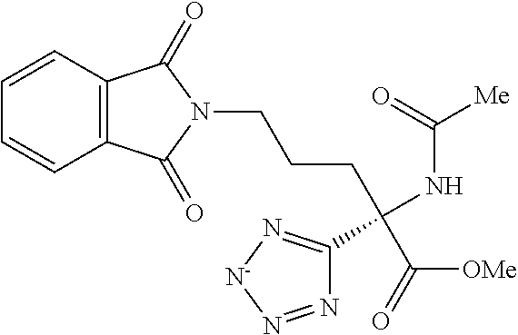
C1=CC2=C(C=C1)C(=O)N(CCCC(NC([Me])=O)(C([OMe])=O)C1=N[N-]N=N1)C2=O
